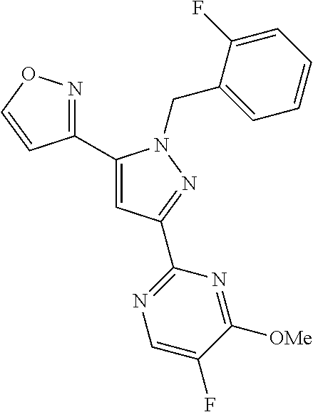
C1(C2=CC(C3=NC=C(F)C([OMe])=N3)=NN2CC2=CC=CC=C2F)=NOC=C1
